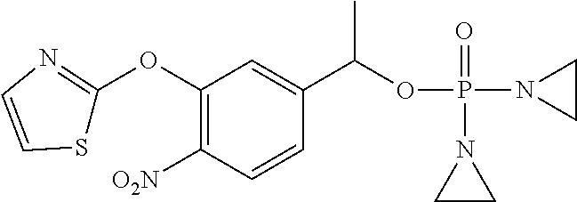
C1(OC2=NC=CS2)=C([O2N])C=CC(C(OP(N2CC2)(=O)N2CC2)C)=C1
